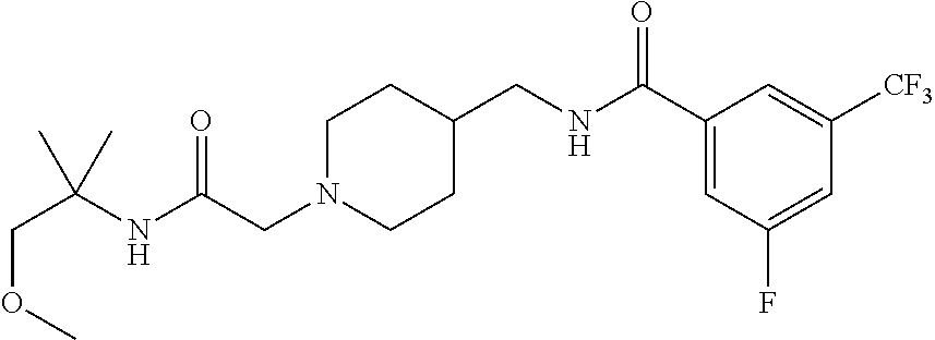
N(C(CN1CCC(CNC(C2=CC(F)=CC([CF3])=C2)=O)CC1)=O)C(COC)(C)C
